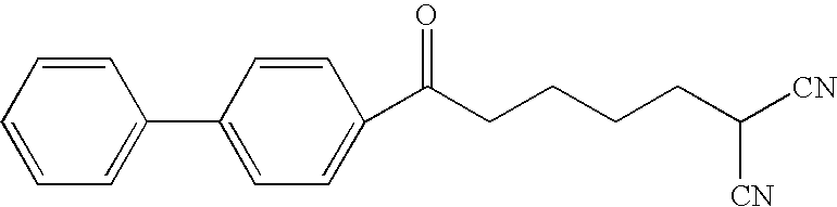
C1=CC=CC=C1C1=CC=C(C(CCCCC([CN])[CN])=O)C=C1
